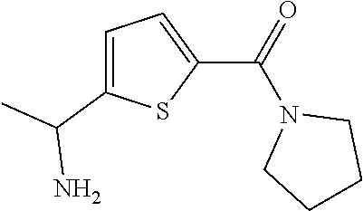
C1=C(C(C)N)SC(C(N2CCCC2)=O)=C1
